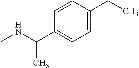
C1=CC(C(NC)C)=CC=C1CC
